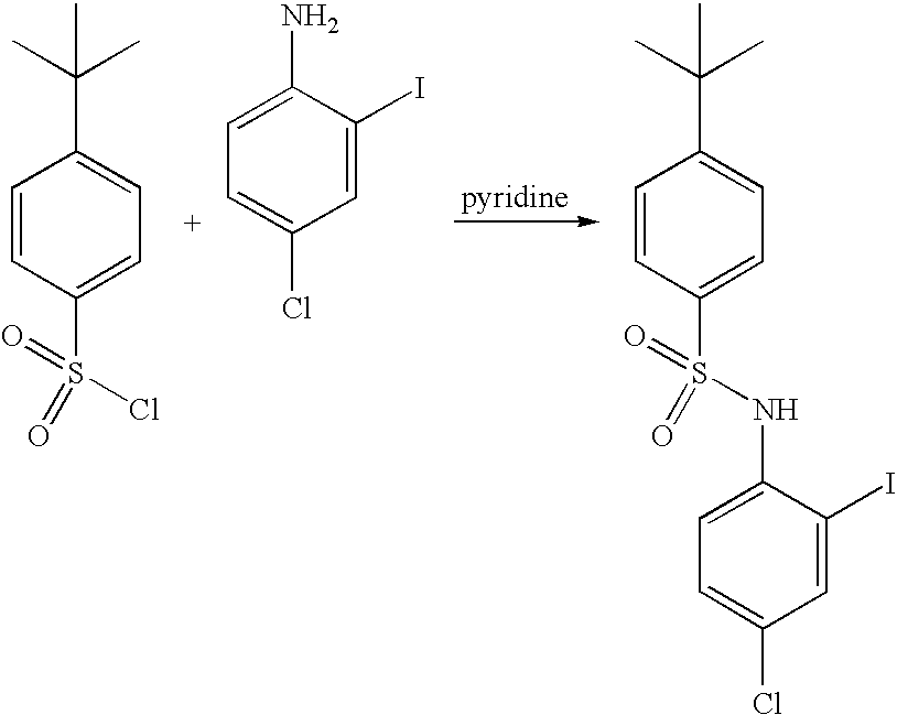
C1=CC(S(Cl)(=O)=O)=CC=C1C(C)(C)C.C1=C(N)C(I)=CC(Cl)=C1.C1=CC(S(NC2=CC=C(Cl)C=C2I)(=O)=O)=CC=C1C(C)(C)C
